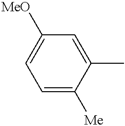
C1=C([Me])C(C)=CC([MeO])=C1
